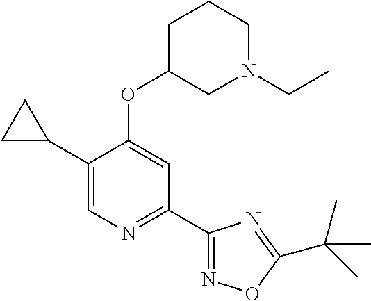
C1(C2CC2)=CN=C(C2=NOC(C(C)(C)C)=N2)C=C1OC1CN(CC)CCC1
